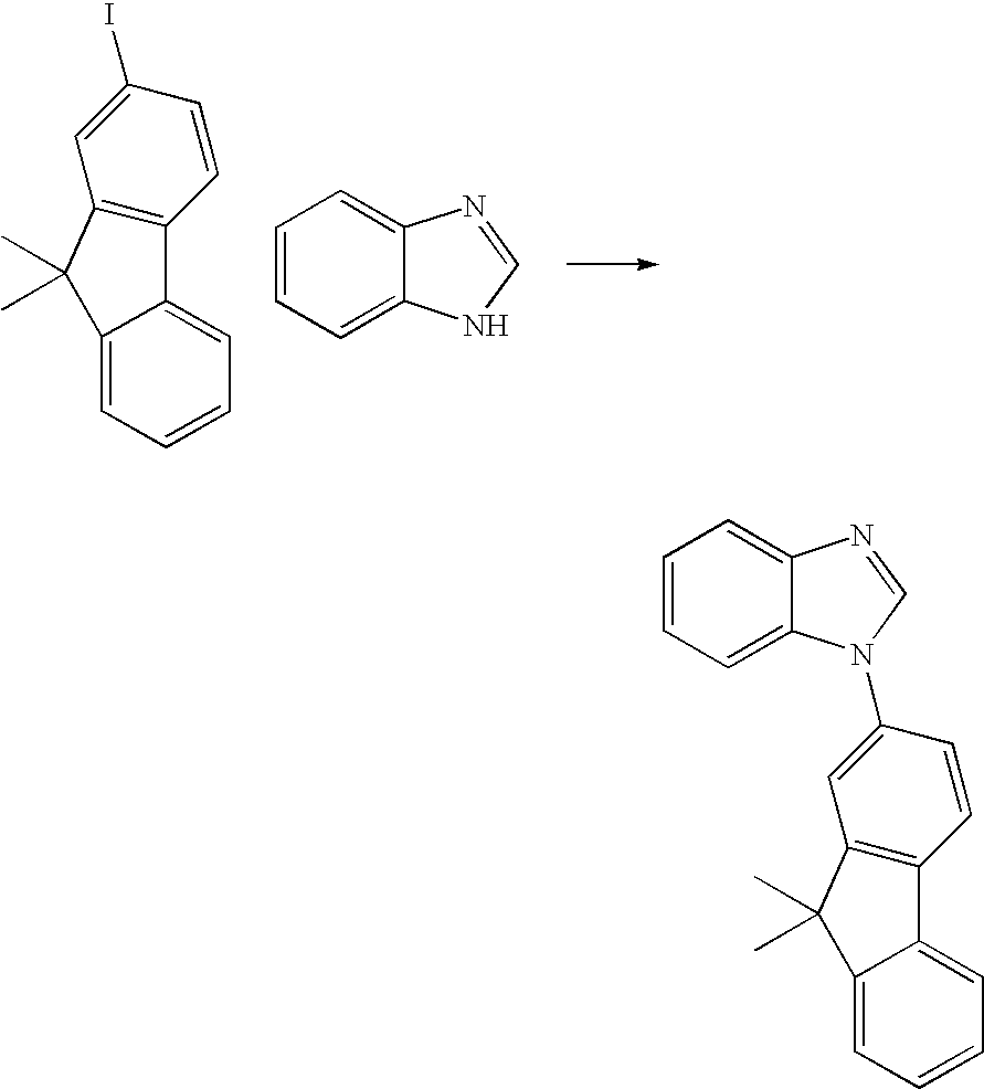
C12=CC=CC=C1C1=C(C2(C)C)C=C(I)C=C1.C1=CC=C2C(=C1)N=CN2.C12=CC=CC=C1C1=C(C2(C)C)C=C(N2C3=CC=CC=C3N=C2)C=C1
